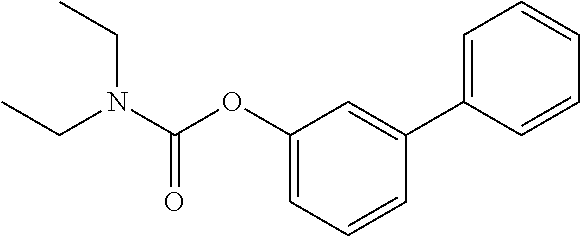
C1=C(C2=CC(OC(N(CC)CC)=O)=CC=C2)C=CC=C1
